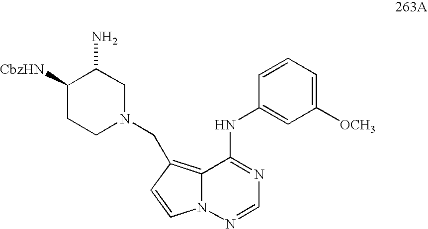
C1([OCH3])=CC=CC(NC2=NC=NN3C2=C(CN2CC(N)C([CbzHN])CC2)C=C3)=C1
